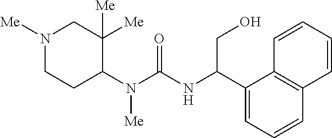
N1([Me])CCC(N(C(=O)NC(C2=CC=CC3=C2C=CC=C3)CO)[Me])C([Me])([Me])C1
